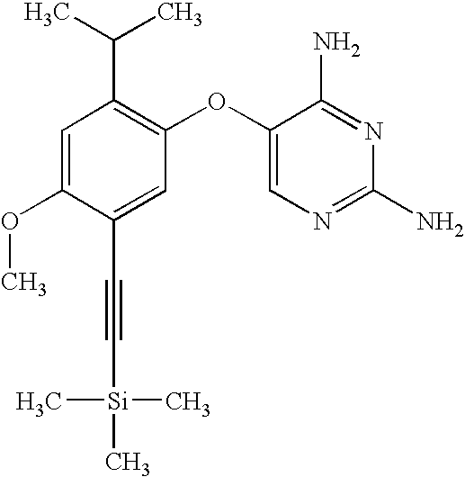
C1=C(OC)C(C#C[Si](C)(C)C)=CC(OC2=CN=C(N)N=C2N)=C1C(C)C
